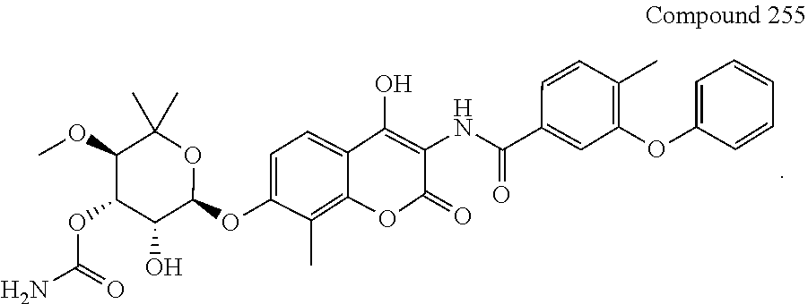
C1=CC=CC(OC2=C(C)C=CC(C(=O)NC3=C(O)C4=CC=C(OC5OC(C)(C)C(OC)C(OC(N)=O)C5O)C(C)=C4OC3=O)=C2)=C1
